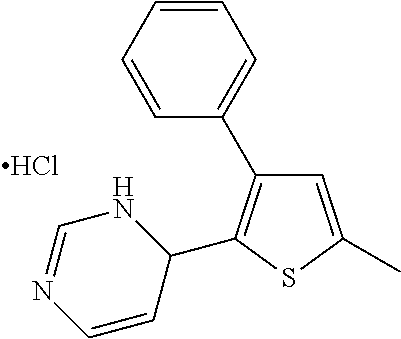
C1=C(C)SC(C2NC=NC=C2)=C1C1=CC=CC=C1.Cl
